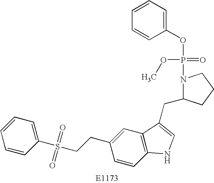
C1=CC(S(CCC2=CC3=C(C=C2)NC=C3CC2N(P(=O)(OC)OC3=CC=CC=C3)CCC2)(=O)=O)=CC=C1
